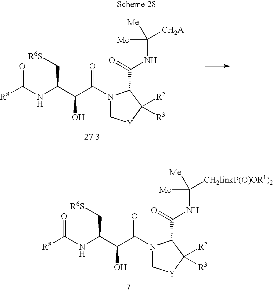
[R6S]CC(NC([R8])=O)C(C(N1C[Y]C([R2])([R3])C1C(=O)NC([Me])([Me])[CH2A])=O)O.[R6S]CC(NC([R8])=O)C(C(N1C[Y]C([R2])([R3])C1C(=O)NC([Me])([Me])[CH2linkP(O)OR1)2])=O)O
